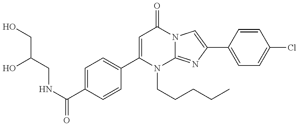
C(CNC(=O)C1=CC=C(C2=CC(=O)N3C(=NC(C4=CC=C(Cl)C=C4)=C3)N2CCCCC)C=C1)(CO)O
